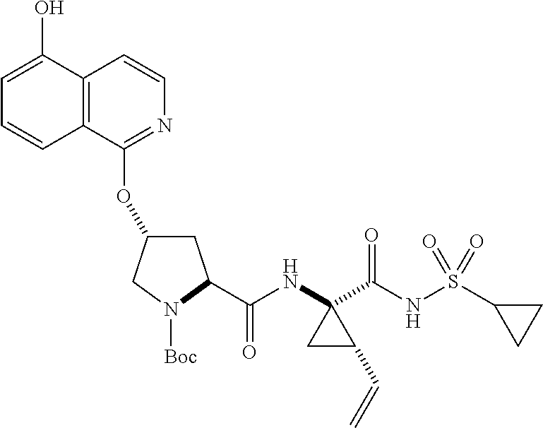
C1C(OC2=NC=CC3=C2C=CC=C3O)CN([Boc])C1C(NC1(C(NS(C2CC2)(=O)=O)=O)CC1C=C)=O
